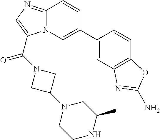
C1(C2=CN3C(=NC=C3C(=O)N3CC(N4CCNC(C)C4)C3)C=C2)=CC2=C(C=C1)OC(N)=N2
